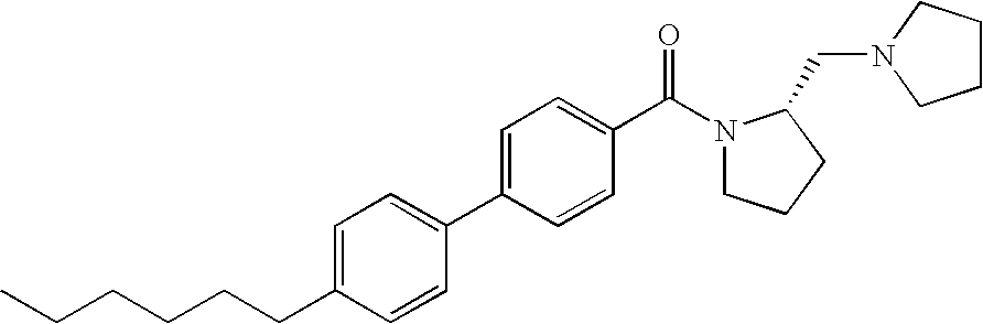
C1=C(C2=CC=C(CCCCCC)C=C2)C=CC(C(N2CCCC2CN2CCCC2)=O)=C1
